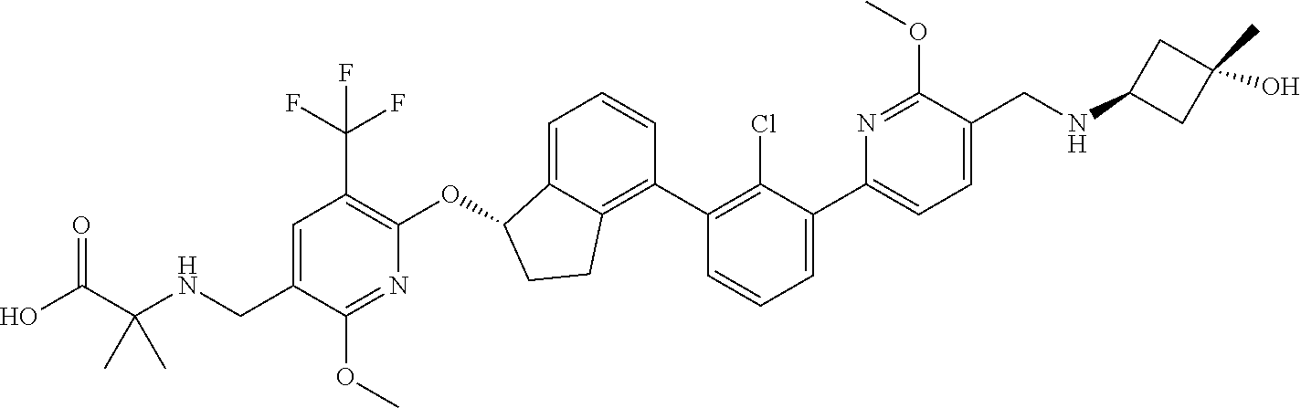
C1(CNC(C(O)=O)(C)C)=CC(C(F)(F)F)=C(OC2C3=CC=CC(C4=C(Cl)C(C5=CC=C(CNC6CC(O)(C)C6)C(OC)=N5)=CC=C4)=C3CC2)N=C1OC
